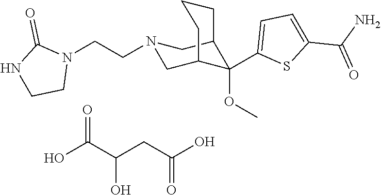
C1(C2(OC)C3CN(CCN4C(=O)NCC4)CC2CCC3)=CC=C(C(N)=O)S1.OC(C(CC(O)=O)O)=O
